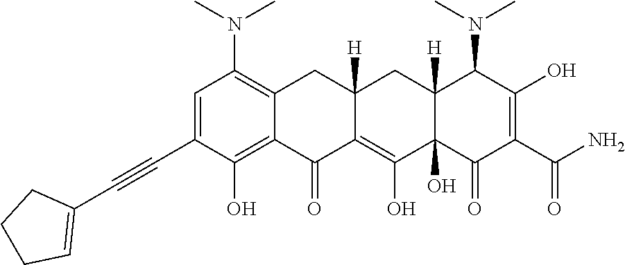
C1=C(C#CC2=CCCC2)C(O)=C2C(=C1N(C)C)CC1([H])C(=C(O)C3(O)C([H])(C1)C(N(C)C)C(O)=C(C(N)=O)C3=O)C2=O
